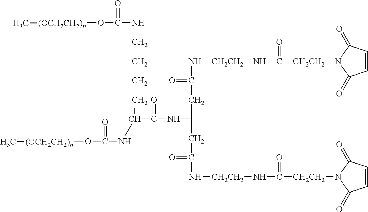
C([CH2CH2]N1C(=O)C=CC1=O)(=O)N[CH2CH2]NC(CC(NC(=O)C(NC(=O)O[(OCH2CH2)n]C)CCCCNC(=O)O[(OCH2CH2)n]C)CC(=O)N[CH2CH2]NC([CH2CH2]N1C(=O)C=CC1=O)=O)=O
